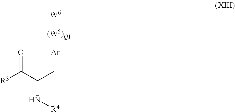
[(W5)Q1]([Ar]CC(C([R3])=O)N[R4])[W6]
